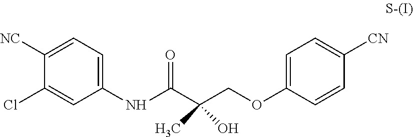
N(C(C(COC1=CC=C([CN])C=C1)(C)O)=O)C1=CC=C([NC])C(Cl)=C1
